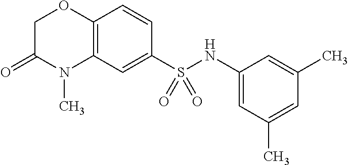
C1C(=O)N(C)C2=C(O1)C=CC(S(NC1=CC(C)=CC(C)=C1)(=O)=O)=C2
